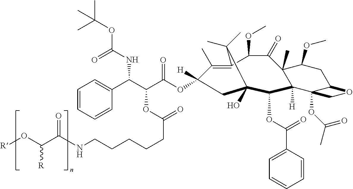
C1(C)=C2C(OC)C(=O)C3(C)C(OC)CC4C(OC(C)=O)(C3([H])C(OC(=O)C3=CC=CC=C3)C(O)(CC1([H])OC(C(C(C1=CC=CC=C1)NC(OC(C)(C)C)=O)OC(CCCCCNC(C(O[R])[R])=O)=O)=O)C2(C)C)CO4
